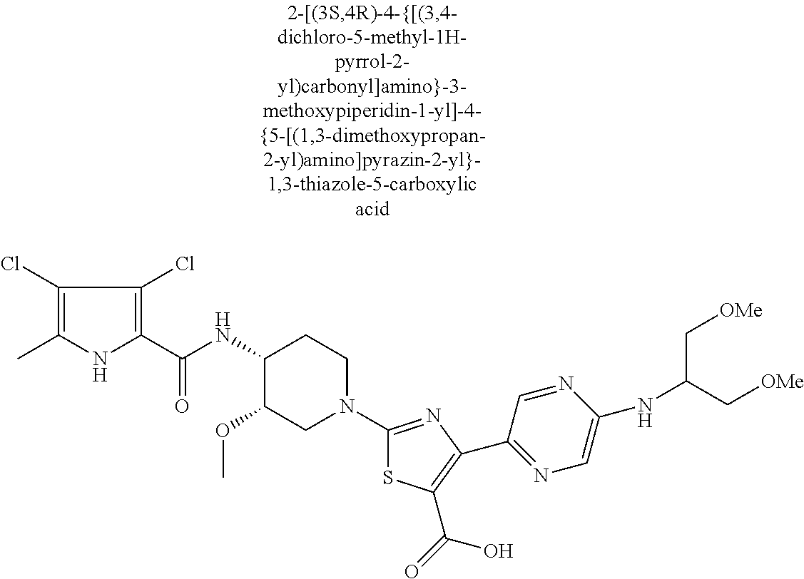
C1(Cl)=C(C)NC(C(NC2C(OC)CN(C3=NC(C4=NC=C(NC(C[OMe])C[OMe])N=C4)=C(C(=O)O)S3)CC2)=O)=C1Cl
